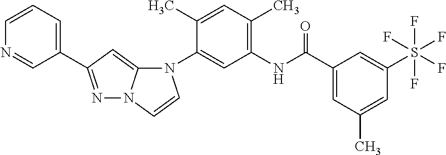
N1=C(C2=CC=CN=C2)C=C2N1C=CN2C1=CC(NC(C2=CC(C)=CC(S(F)(F)(F)(F)F)=C2)=O)=C(C)C=C1C
